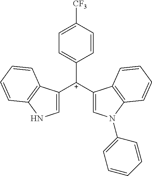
C1([C+](C2=CN(C3=CC=CC=C3)C3=C2C=CC=C3)C2=CNC3=C2C=CC=C3)=CC=C([CF3])C=C1
